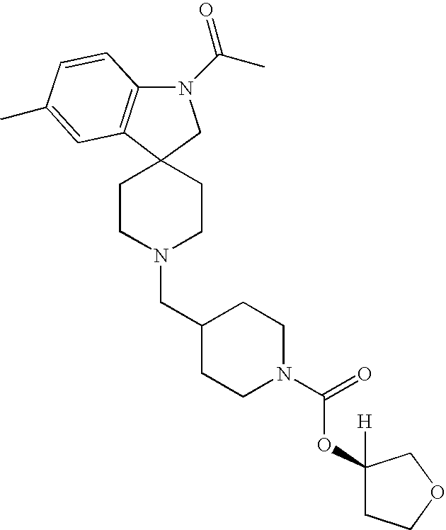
C12(CCN(CC3CCN(C(=O)OC4([H])CCOC4)CC3)CC1)C1=C(N(C(C)=O)C2)C=CC(C)=C1
